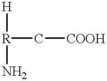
[R](C[COOH])([H])N
